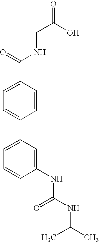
C1=C(C(=O)NCC(=O)O)C=CC(C2=CC=CC(NC(=O)NC(C)C)=C2)=C1
